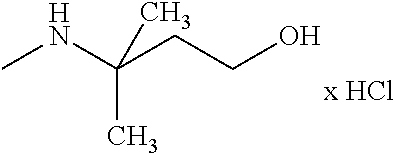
CNC(CCO)(C)C
